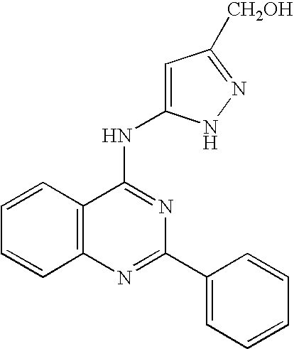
C12=C(N=C(C3=CC=CC=C3)N=C1NC1=CC([CH2OH])=NN1)C=CC=C2
